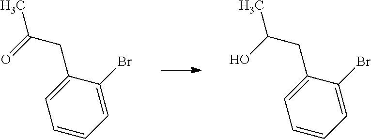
C1=CC=C(Br)C(CC(=O)C)=C1.C1=CC=C(Br)C(CC(O)C)=C1
